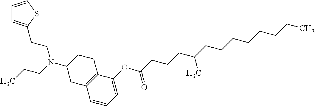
C1(OC(CCCC(CCCCCCCC)C)=O)=CC=CC2=C1CCC(N(CCC)CCC1=CC=CS1)C2
